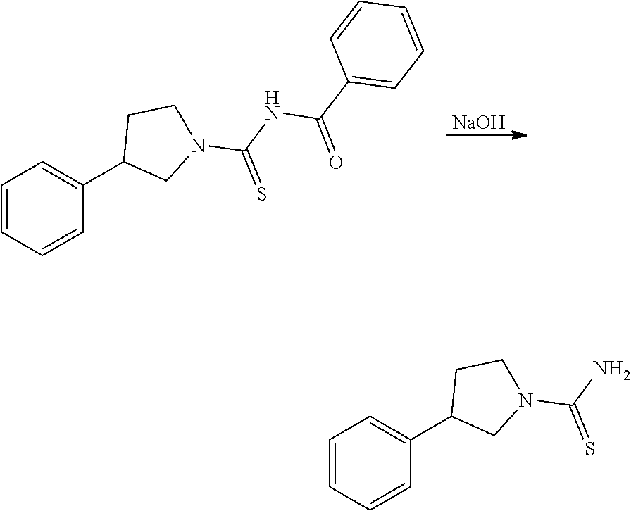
[NaOH].C1=CC=CC(C2CN(C(=S)NC(=O)C3=CC=CC=C3)CC2)=C1.C1=CC=CC(C2CN(C(=S)N)CC2)=C1
